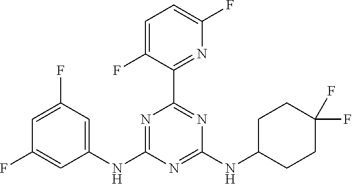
C1=C(F)C=C(NC2=NC(C3=NC(F)=CC=C3F)=NC(NC3CCC(F)(F)CC3)=N2)C=C1F
